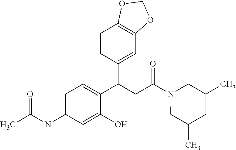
C1=C(NC(C)=O)C=C(O)C(C(CC(N2CC(C)CC(C)C2)=O)C2=CC3=C(C=C2)OCO3)=C1
